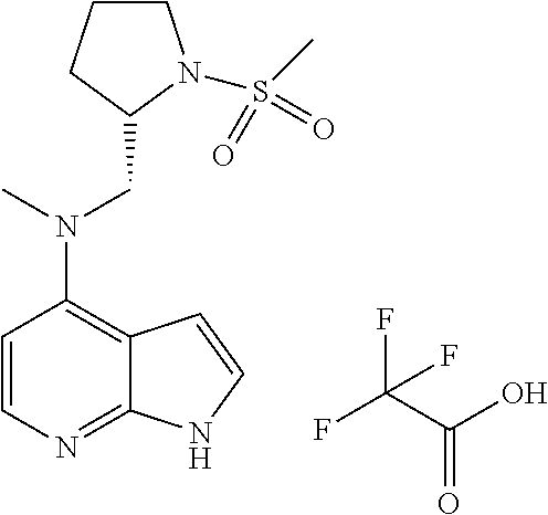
C12=C(N(C)CC3CCCN3S(C)(=O)=O)C=CN=C1NC=C2.C(C(O)=O)(F)(F)F
